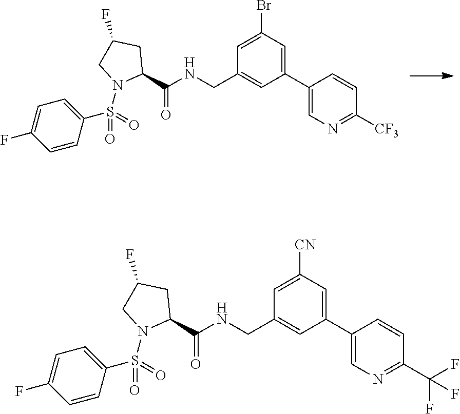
C1(C2=CN=C([CF3])C=C2)=CC(Br)=CC(CNC(C2CC(F)CN2S(=O)(C2=CC=C(F)C=C2)=O)=O)=C1.C1(C2=CN=C(C(F)(F)F)C=C2)=CC([CN])=CC(CNC(C2CC(F)CN2S(=O)(C2=CC=C(F)C=C2)=O)=O)=C1
